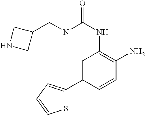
C1=C(C2=CC=CS2)C=CC(N)=C1NC(=O)N(CC1CNC1)C
